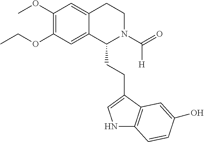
COC1=C(OCC)C=C2C(=C1)CCN(C(=O)[H])C2CCC1=CNC2=C1C=C(O)C=C2
